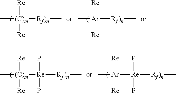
C[(C)m]([Rf)n]C)([Re])[Re].C[Ar]([Re])([Re])[Rf)n]C.C[(C)m]([Re]([Rf)n]C)(P)P)([Re])[Re].C[Ar]([Re])([Re])[Re]([Rf)n]C)(P)P
